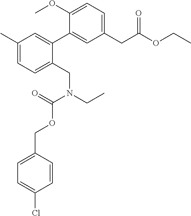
C1(CC(OCC)=O)=CC=C(OC)C(C2=CC(C)=CC=C2CN(CC)C(=O)OCC2=CC=C(Cl)C=C2)=C1
